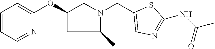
C1=CC=NC(OC2CC(C)N(CC3=CN=C(NC(C)=O)S3)C2)=C1
